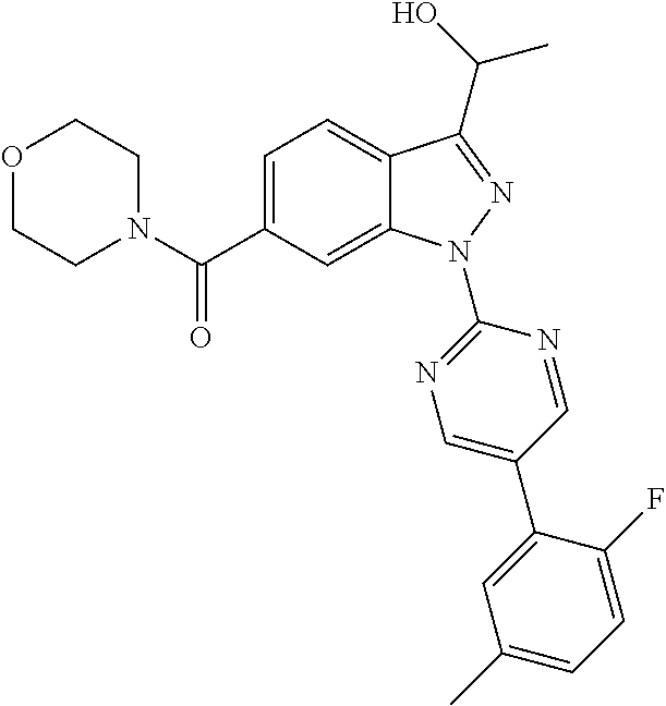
O1CCN(C(C2=CC=C3C(=C2)N(C2=NC=C(C4=CC(C)=CC=C4F)C=N2)N=C3C(C)O)=O)CC1
